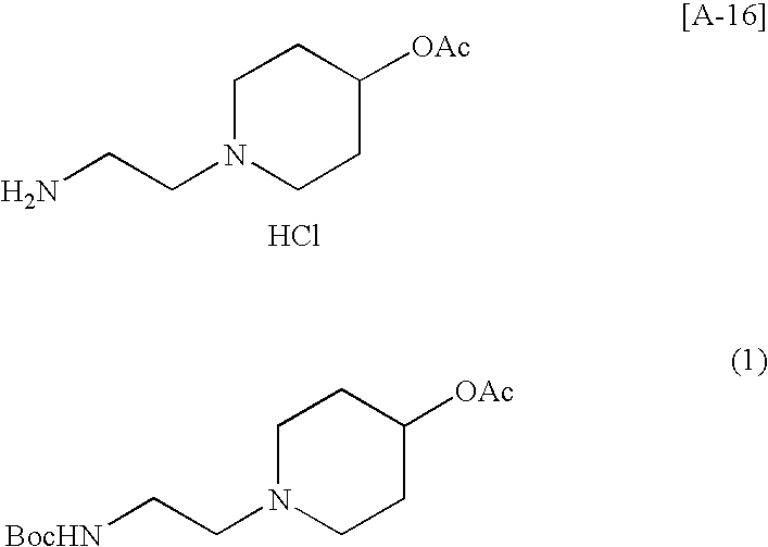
C1N(CCN)CCC([OAc])C1.Cl.C1N(CC[BocHN])CCC([OAc])C1
